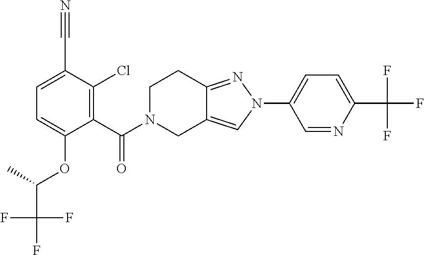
C1=NC(C(F)(F)F)=CC=C1N1N=C2C(=C1)CN(C(=O)C1=C(Cl)C(C#N)=CC=C1OC(C(F)(F)F)C)CC2
